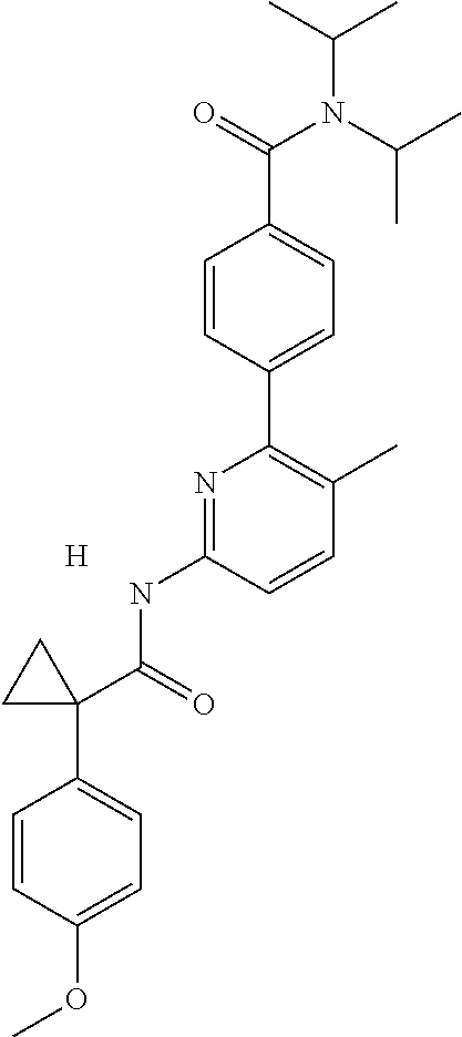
C1=CC(C2=C(C)C=CC(NC(=O)C3(C4=CC=C(OC)C=C4)CC3)=N2)=CC=C1C(N(C(C)C)C(C)C)=O.[H]
